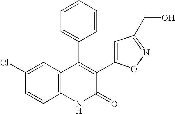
C1(Cl)=CC2=C(C=C1)NC(=O)C(C1=CC(CO)=NO1)=C2C1=CC=CC=C1
